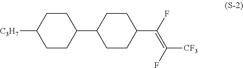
C1CC(C2CCC(C(=C([CF3])F)F)CC2)CCC1[C3H7]
